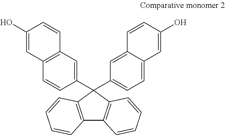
C12=C(C(C3=CC=C4C(=C3)C=CC(O)=C4)(C3=CC4=C(C=C3)C=C(O)C=C4)C3=C1C=CC=C3)C=CC=C2
